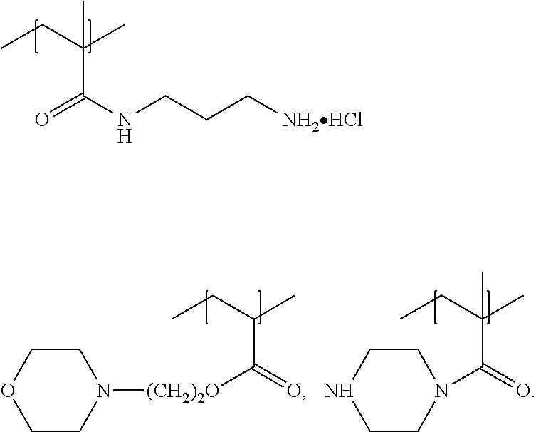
CCC(C)(C(NCCC[NH2HCl])=O)C.C1CN([(CH2)2O]C(=O)C(CC)C)CCO1.C1CN(C(=O)C(CC)(C)C)CCN1
